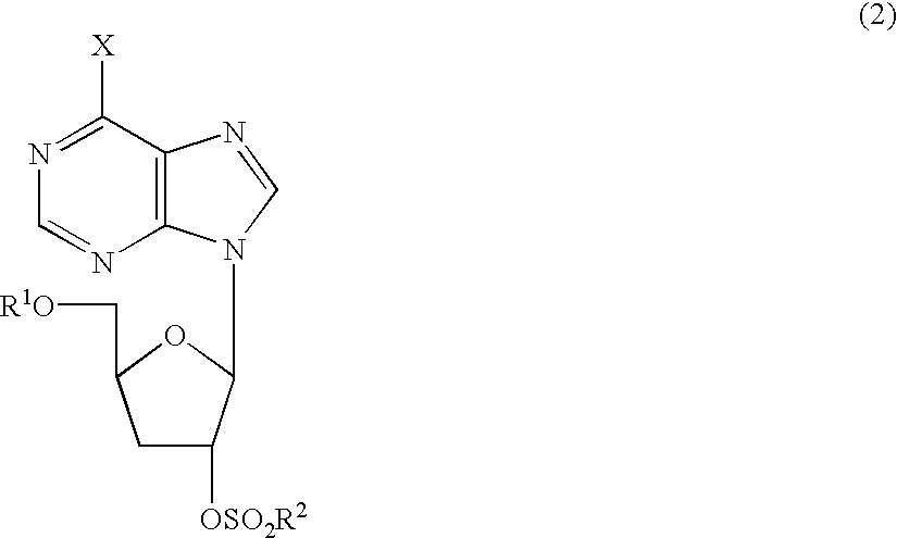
N1=C([X])C2=C(N=C1)N(C1C([OSO2R2])CC(C[R1O])O1)C=N2
